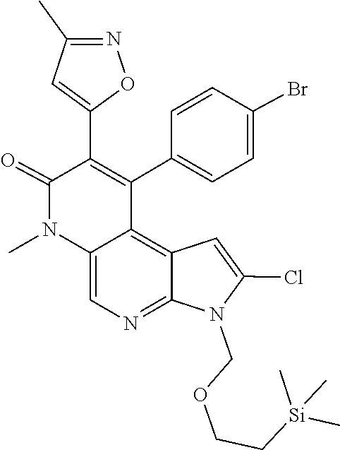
C12=C3C=C(Cl)N(COCC[Si](C)(C)C)C3=NC=C1N(C)C(=O)C(C1=CC(C)=NO1)=C2C1=CC=C(Br)C=C1
